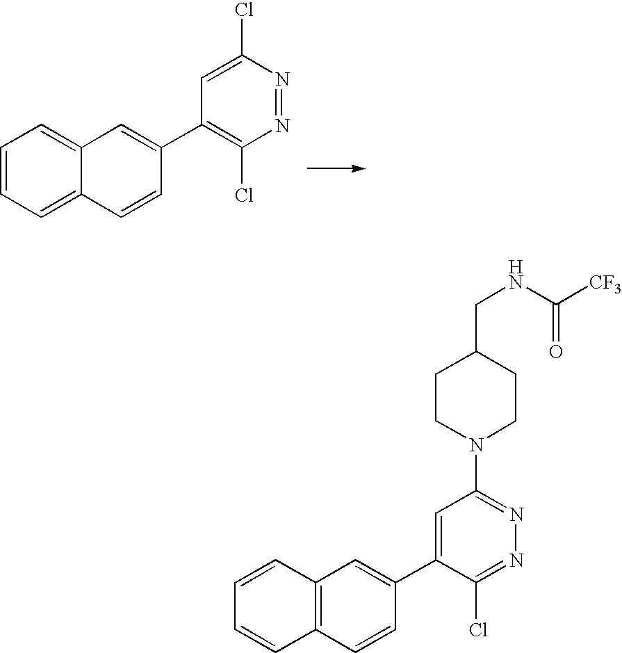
C1=CC=C2C(=C1)C=C(C1=C(Cl)N=NC(Cl)=C1)C=C2.C1=CC2=C(C=C1)C=CC(C1=CC(N3CCC(CNC([CF3])=O)CC3)=NN=C1Cl)=C2
